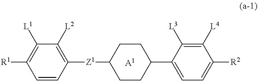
C1=CC([Z1]C2CCC(C3=CC=C([R2])C([L4])=C3[L3])CC2)=C([L2])C([L1])=C1[R1].[A1]
